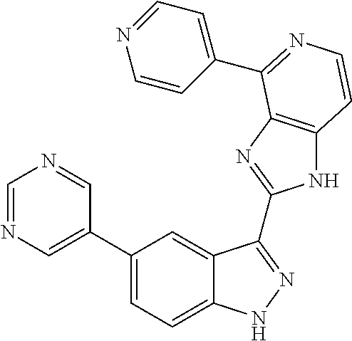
C1(C2=CN=CN=C2)=CC=C2C(=C1)C(C1=NC3=C(N1)C=CN=C3C1=CC=NC=C1)=NN2
